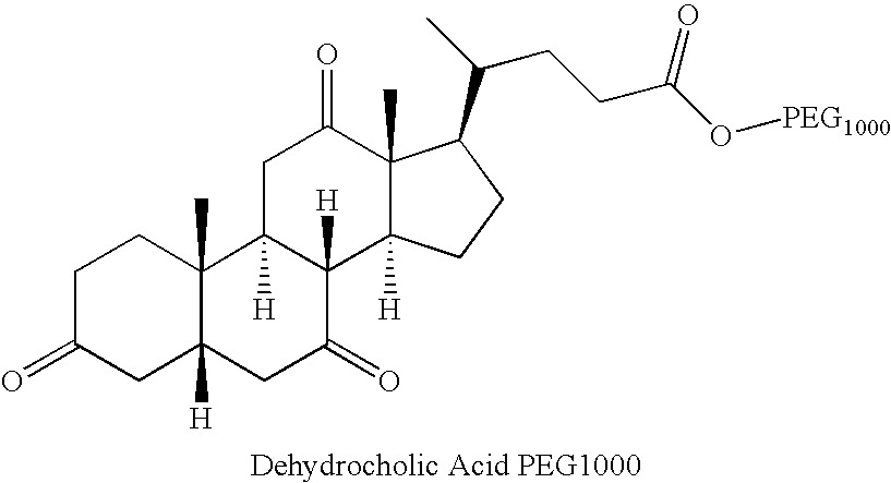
C1C(=O)CC2([H])C(C)(C1)C1([H])C([H])(C(=O)C2)C2([H])C(C)(C(=O)C1)C(C(C)CCC(O[PEG1000])=O)CC2
